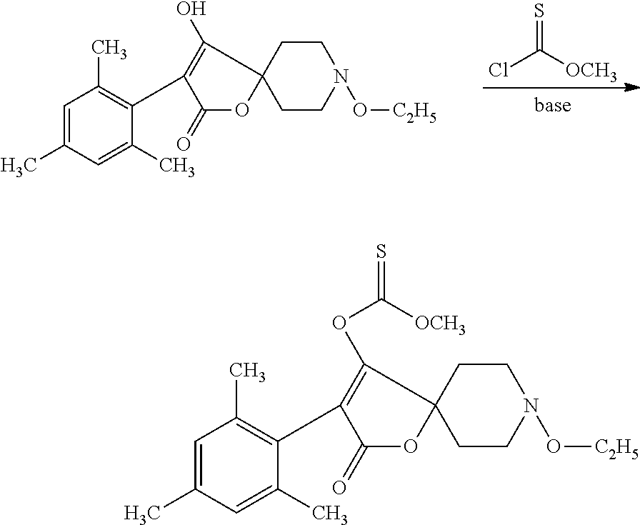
ClC([OCH3])=S.C1=C(C)C=C(C)C(C2=C(O)C3(OC2=O)CCN(O[C2H5])CC3)=C1C.C1=C(C)C=C(C)C(C2=C(OC([OCH3])=S)C3(OC2=O)CCN(O[C2H5])CC3)=C1C
